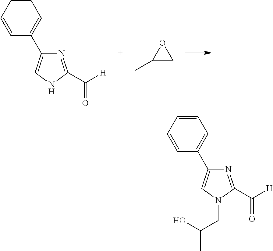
N1=C(C(=O)[H])NC=C1C1=CC=CC=C1.C1(C)CO1.N1=C(C(=O)[H])N(CC(C)O)C=C1C1=CC=CC=C1
